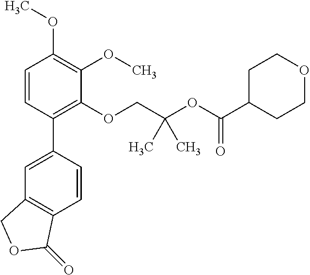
C1=CC(C2=CC3=C(C=C2)C(=O)OC3)=C(OCC(OC(C2CCOCC2)=O)(C)C)C(OC)=C1OC
